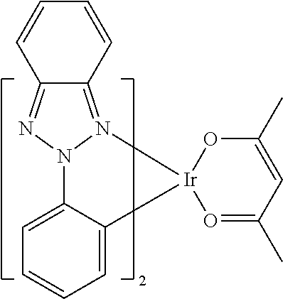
C12=N3N(N=C1C=CC=C2)C1=CC=CC=C1[Ir]31O=C(C)C=C(C)O1
